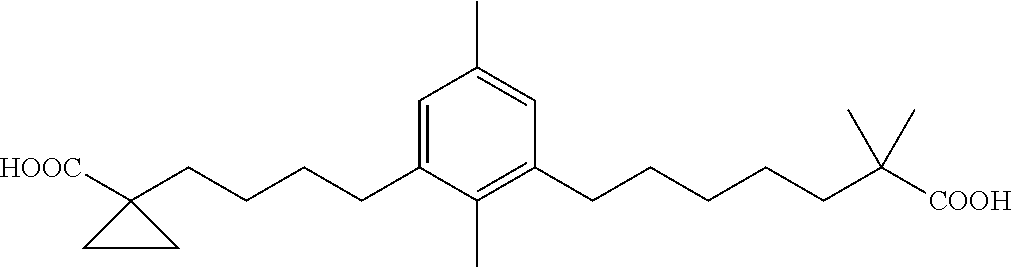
C1(C)=CC(CCCCCC(C)(C)[COOH])=C(C)C(CCCCC2([HOOC])CC2)=C1
